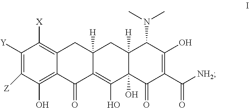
C1([Y])=C([Z])C(O)=C2C(=C1[X])CC1([H])C(=C(O)C3(O)C([H])(C1)C(N(C)C)C(O)=C(C([NH2])=O)C3=O)C2=O
